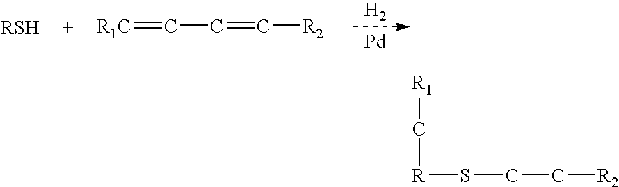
[H2].[Pd].[R1C]=CC=C[R2].[R](SCC[R2])C[R1]
